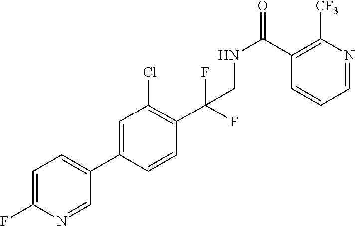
C1(C2=CC=C(F)N=C2)=CC(Cl)=C(C(F)(F)CNC(C2=C([CF3])N=CC=C2)=O)C=C1
